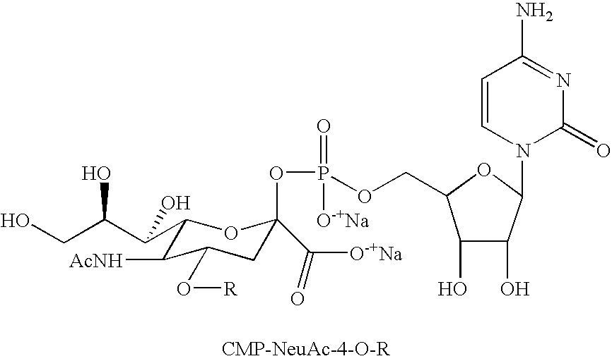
C1(C(C(CO)O)O)C([AcNH])C(O[R])CC(C([O-+Na])=O)(OP(=O)(OCC2C(O)C(O)C(N3C(=O)N=C(N)C=C3)O2)[O-+Na])O1
